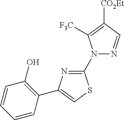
C1=CC=CC(C2=CSC(N3N=CC([CO2Et])=C3[F3C])=N2)=C1O
